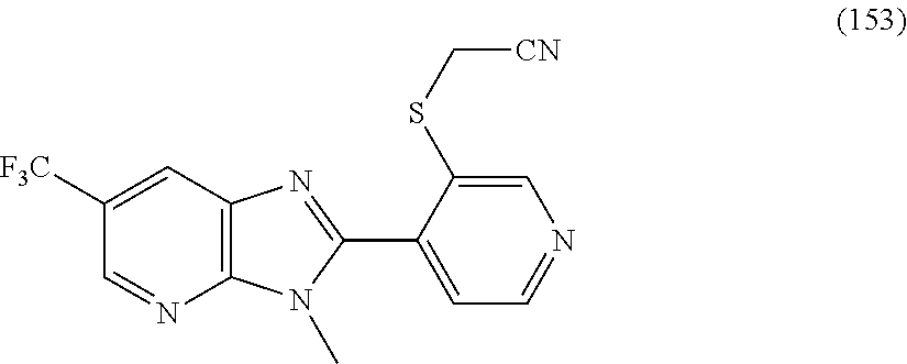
C1([F3C])=CC2=C(N=C1)N(C)C(C1=CC=NC=C1SC[CN])=N2
